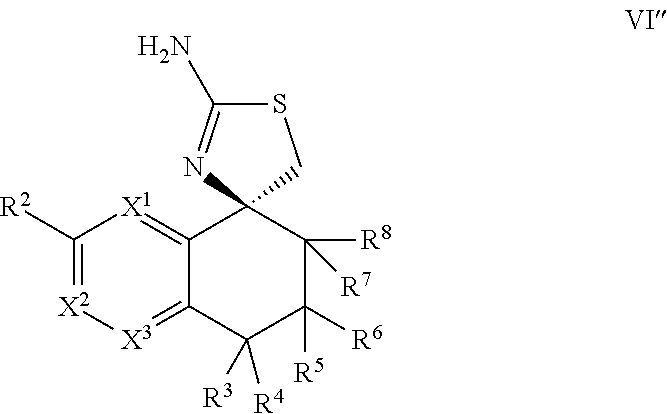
S1C(N)=NC2(C1)C1=[X1]C([R2])=[X2][X3]=C1C([R4])([R3])C([R5])([R6])C2([R8])[R7]
